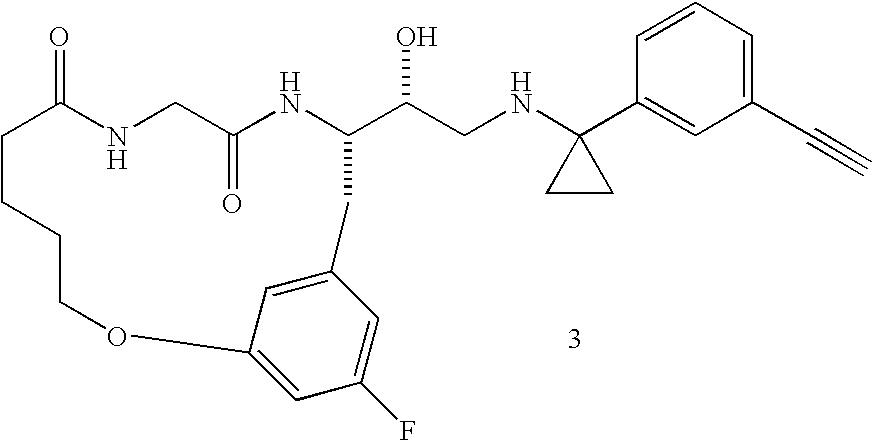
C1=CC=C(C#C)C=C1C1(NCC(O)C2NC(=O)CNC(=O)CCCCOC3=CC(F)=CC(=C3)C2)CC1
